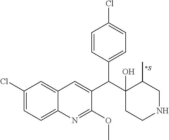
C1(Cl)=CC=C2C(=C1)C=C(C(C1(O)CCNCC1C)C1=CC=C(Cl)C=C1)C(OC)=N2.[*S]
